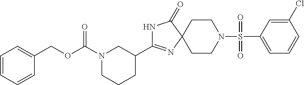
C1CN(S(=O)(=O)C2=CC=CC(Cl)=C2)CCC12N=C(C1CN(C(OCC3=CC=CC=C3)=O)CCC1)NC2=O
